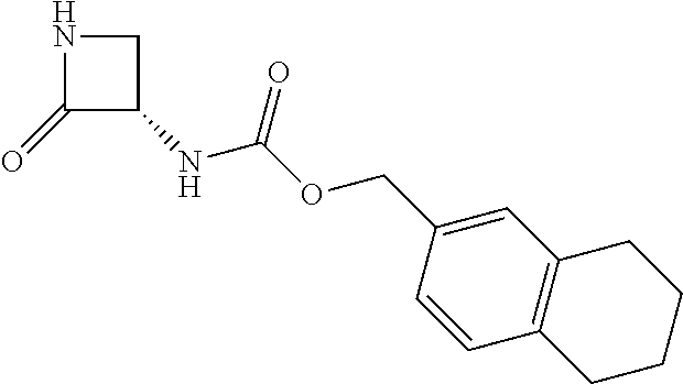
C1(=O)C(NC(OCC2=CC3=C(C=C2)CCCC3)=O)CN1
